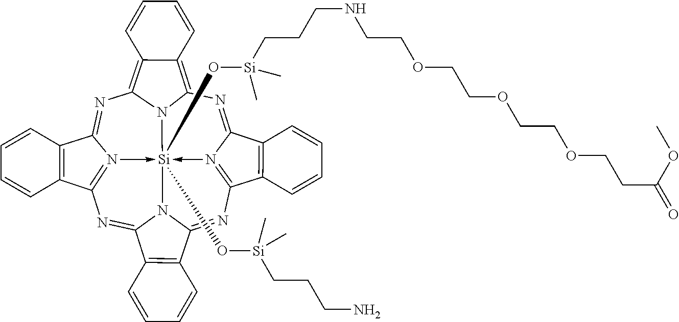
N1=C2N3->[Si]45(O[Si](CCCN)(C)C)(O[Si](CCCNCCOCCOCCOCCC(=O)OC)(C)C)-N6=C(N=C7N4C(=NC=3C3=C2C=CC=C3)C2=C7C=CC=C2)C2=C(C6=NC3=C4C(=C1N35)C=CC=C4)C=CC=C2
